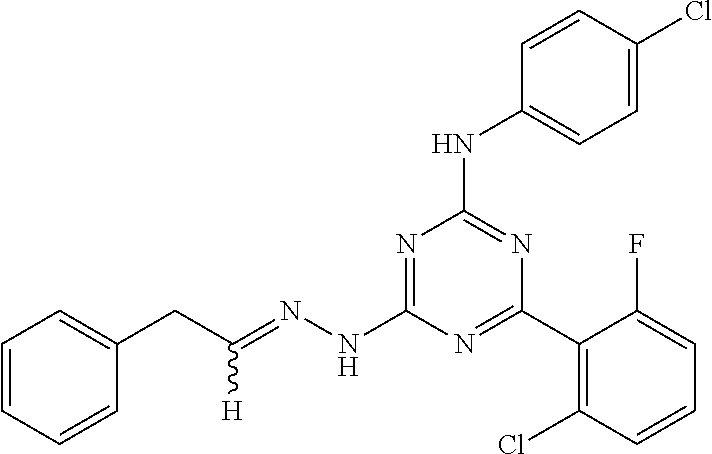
C(C1=CC=CC=C1)C(=NNC1=NC(NC2=CC=C(Cl)C=C2)=NC(C2=C(Cl)C=CC=C2F)=N1)[H]
